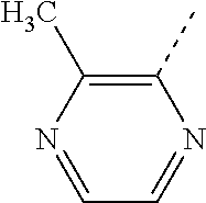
N1=CC=NC(C)=C1C
